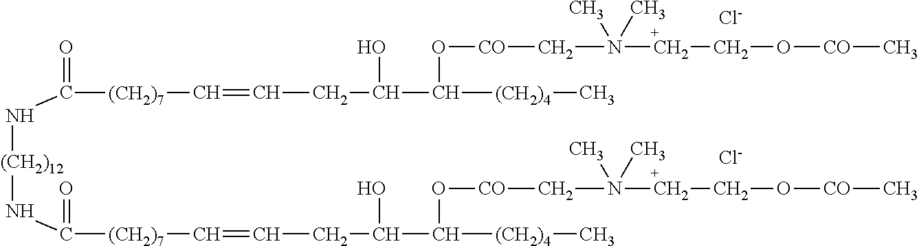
[Cl-].[(CH2)12](NC(=O)[(CH2)7]C=CCC(C([(CH2)4]C)O[CO]CN(CCO[CO]C)(C)C)O)NC([(CH2)7]C=CCC(O)C([(CH2)4]C)O[CO]CN(CCO[CO]C)(C)C)=O.[Cl-]
